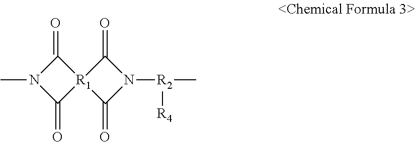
CN1C(=O)[R1]2(C1=O)C(=O)N([R2](C)[R4])C2=O
